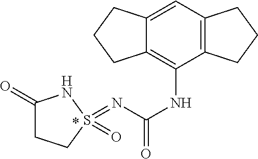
C12=C(C=C3C(=C1NC(=O)N=S1(=O)CCC(=O)N1)CCC3)CCC2
